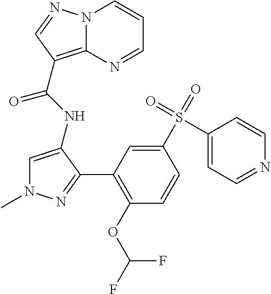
N12C(=C(C(NC3=CN(C)N=C3C3=C(OC(F)F)C=CC(S(C4=CC=NC=C4)(=O)=O)=C3)=O)C=N1)N=CC=C2
